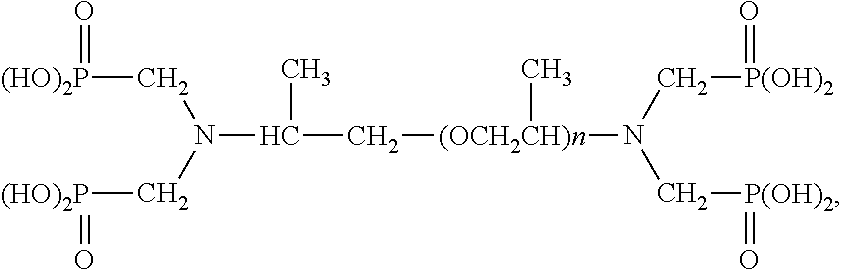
N(C(C)C[(OCH2CH)n](C)N(C[P(OH)2]=O)C[P(OH)2]=O)(C[(HO)2P]=O)C[(HO)2P]=O
